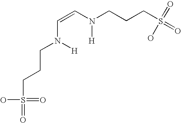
C(=CN(CCCS(=O)(O)=O)[H])N(CCCS(=O)(O)=O)[H]
